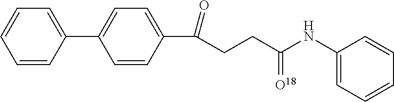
C1=CC=CC(C2=CC=C(C(CCC(NC3=CC=CC=C3)=[O18])=O)C=C2)=C1
